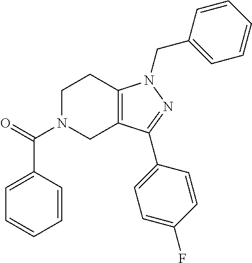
C1N(C(=O)C2=CC=CC=C2)CC2=C(C1)N(CC1=CC=CC=C1)N=C2C1=CC=C(F)C=C1
